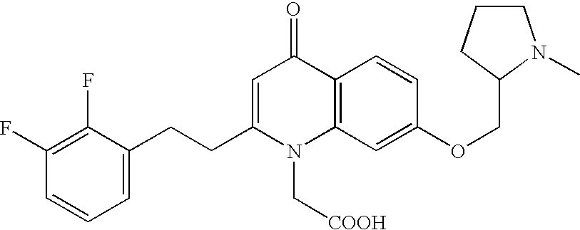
C1(F)=C(F)C(CCC2=CC(=O)C3=C(N2C[COOH])C=C(OCC2CCCN2C)C=C3)=CC=C1
